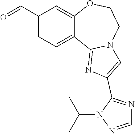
C1(C=O)=CC=C2C(=C1)OCCN1C2=NC(C2=NC=NN2C(C)C)=C1
